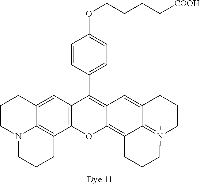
N12C3=C(C4=C(C=C3CCC1)C(C1=CC=C(OCCCC[COOH])C=C1)=C1C(=C3C5=N(CCCC5=C1)CCC3)O4)CCC2
